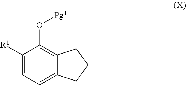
C1([R1])=CC=C2C(=C1O[Pg1])CCC2
